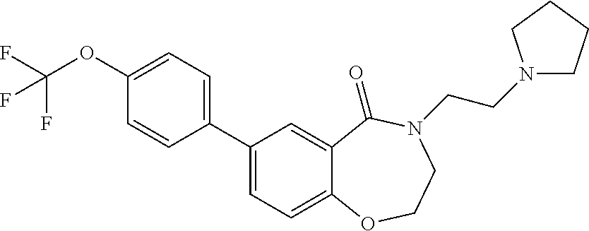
C1=C(C2=CC=C(OC(F)(F)F)C=C2)C=C2C(=C1)OCCN(CCN1CCCC1)C2=O
